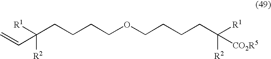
[R1]C(CCCCOCCCCC([R1])([R2])[CO2R5])([R2])C=C
